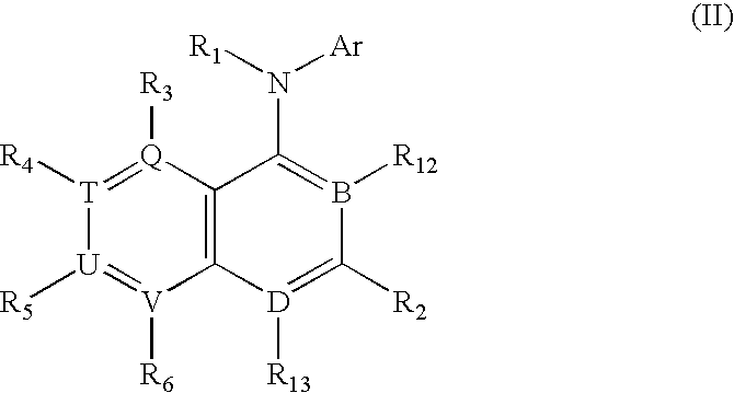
C12=C([Q]([R3])=[T]([R4])[U]([R5])=[V]1[R6])C(N([R1])[Ar])=B([R12])C([R2])=[D]2[R13]
